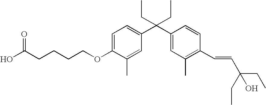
C1=C(OCCCCC(O)=O)C(C)=CC(C(C2=CC(C)=C(C=CC(O)(CC)CC)C=C2)(CC)CC)=C1
